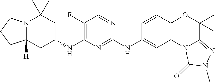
N12C([H])(CC(NC3=C(F)C=NC(NC4=CC5=C(C=C4)OC(C)(C)C4=NN(C)C(=O)N54)=N3)CC1(C)C)CCC2
